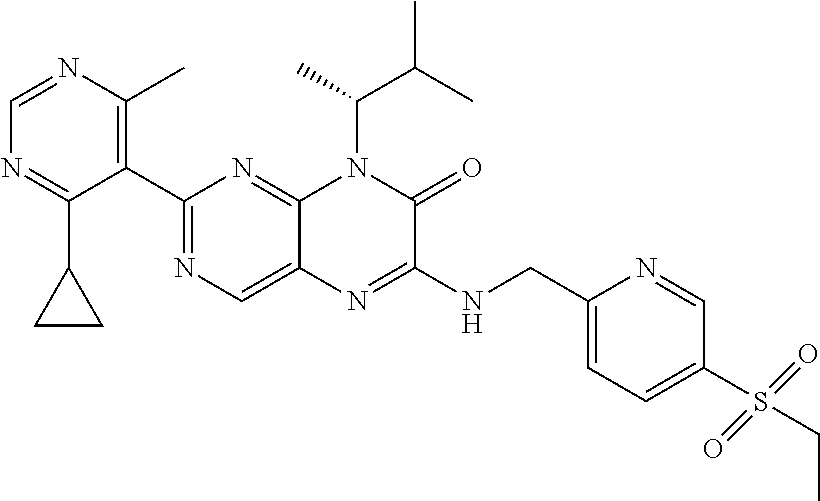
C1(C2=NC=C3C(=N2)N(C(C)C(C)C)C(=O)C(NCC2=CC=C(S(CC)(=O)=O)C=N2)=N3)=C(C)N=CN=C1C1CC1
